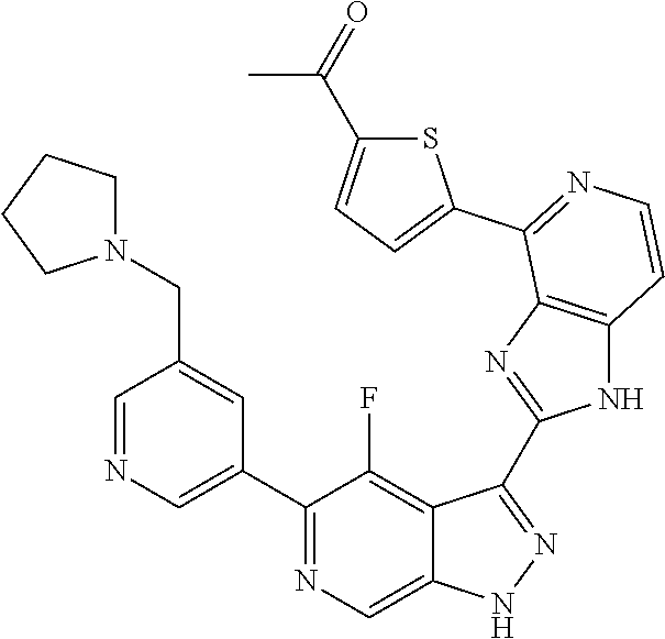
C1=NC=C(C2=NC=C3C(=C2F)C(C2=NC4=C(N2)C=CN=C4C2=CC=C(C(=O)C)S2)=NN3)C=C1CN1CCCC1
